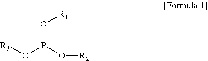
O(P(O[R2])O[R3])[R1]
